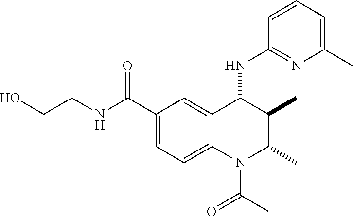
C1(C(NCCO)=O)=CC=C2C(=C1)C(NC1=NC(C)=CC=C1)C(C)C(C)N2C(C)=O
